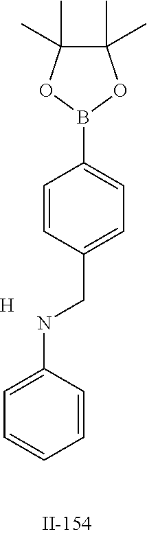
[H].C1(B2OC(C)(C)C(C)(C)O2)=CC=C(CNC2=CC=CC=C2)C=C1
